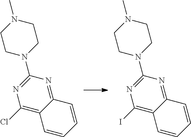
C1(I)=C2C(=NC(N3CCN(C)CC3)=N1)C=CC=C2.C1(Cl)=C2C(=NC(N3CCN(C)CC3)=N1)C=CC=C2
